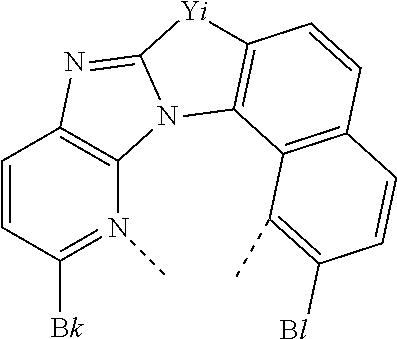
C1=CC([Bk])=N(C)C2=C1N=C1N2C2=C([Yi]1)C=CC1=C2C(C)=C([Bl])C=C1
